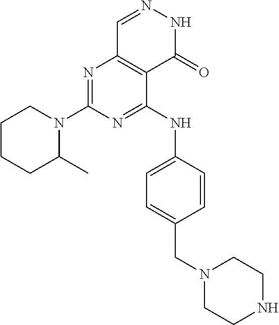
C1CCC(C)N(C2=NC3=C(C(NC4=CC=C(CN5CCNCC5)C=C4)=N2)C(=O)NN=C3)C1
